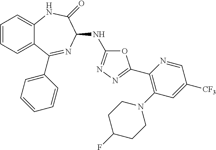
C1=CC=C2C(=C1)NC(=O)C(NC1=NN=C(C3=C(N4CCC(F)CC4)C=C([CF3])C=N3)O1)N=C2C1=CC=CC=C1
